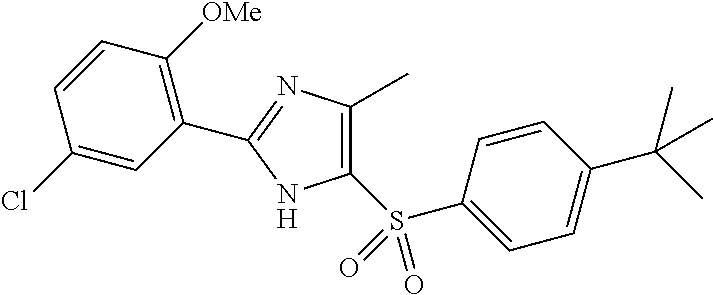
C1=CC(C(C)(C)C)=CC=C1S(C1=C(C)N=C(C2=C([OMe])C=CC(Cl)=C2)N1)(=O)=O
